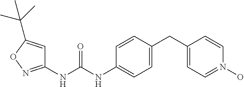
C1(NC(NC2=CC=C(CC3=CC=N(O)C=C3)C=C2)=O)=NOC(C(C)(C)C)=C1
